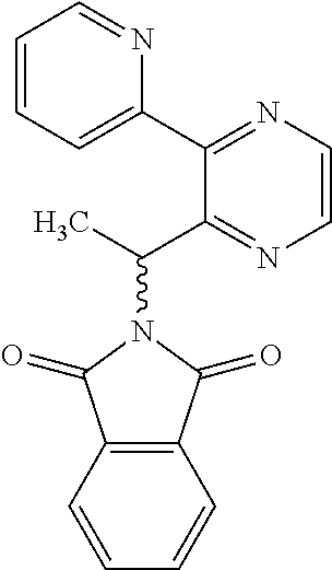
CC(C1=NC=CN=C1C1=CC=CC=N1)N1C(=O)C2=C(C1=O)C=CC=C2
